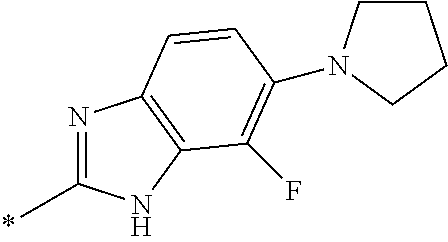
N1=C(C)NC2=C1C=CC(N1CCCC1)=C2F
